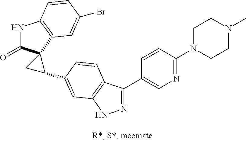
N1=C(C2=CN=C(N3CCN(C)CC3)C=C2)C2=C(N1)C=C(C1CC13C(=O)NC1=C3C=C(Br)C=C1)C=C2
